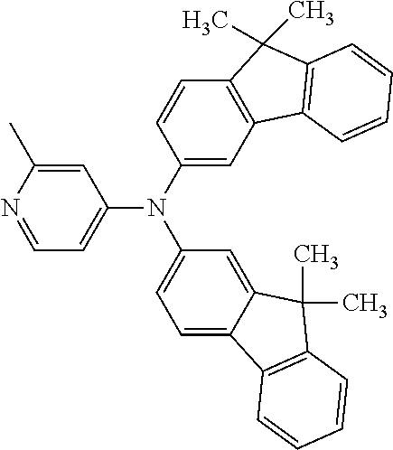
N1=CC=C(N(C2=CC=C3C(=C2)C(C)(C)C2=C3C=CC=C2)C2=CC3=C(C=C2)C(C)(C)C2=C3C=CC=C2)C=C1C
